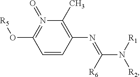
N1(=O)=C(O[R5])C=CC(N=C(N([R1])[R2])[R6])=C1C
